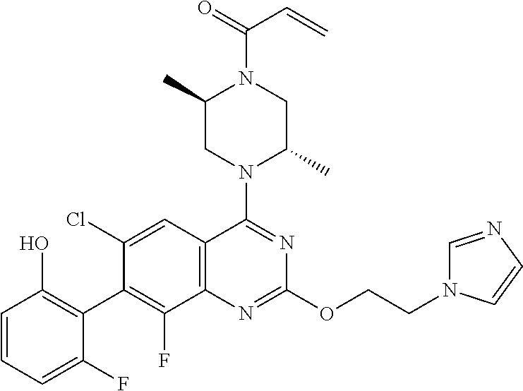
C1=CC=C(F)C(C2=C(F)C3=C(C=C2Cl)C(N2C(C)CN(C(=O)C=C)C(C)C2)=NC(OCCN2C=NC=C2)=N3)=C1O
